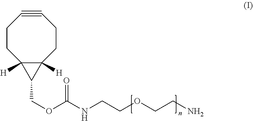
C1CC2([H])C([H])(CCC#C1)C2COC(NCCOCCN)=O
